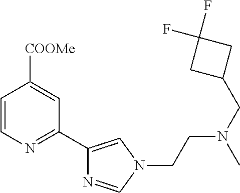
C1=CN=C(C2=CN(CCN(CC3CC(F)(F)C3)C)C=N2)C=C1[COOMe]
